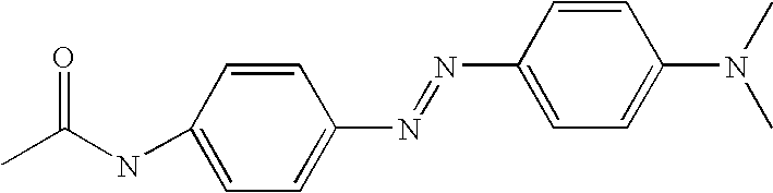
CC(NC1=CC=C(N=NC2=CC=C(N(C)C)C=C2)C=C1)=O
